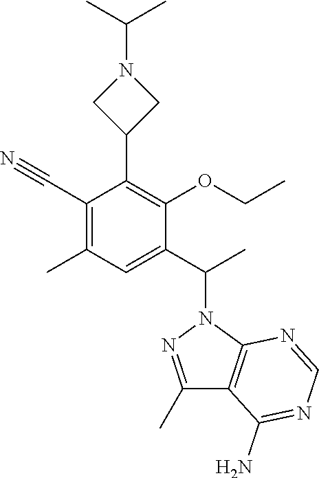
C1(C(C)N2N=C(C)C3=C2N=CN=C3N)=CC(C)=C(C#N)C(C2CN(C(C)C)C2)=C1OCC
